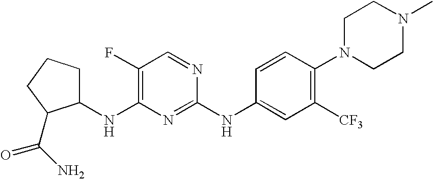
C1CCC(C(N)=O)C1NC1=C(F)C=NC(NC2=CC([CF3])=C(N3CCN(C)CC3)C=C2)=N1
